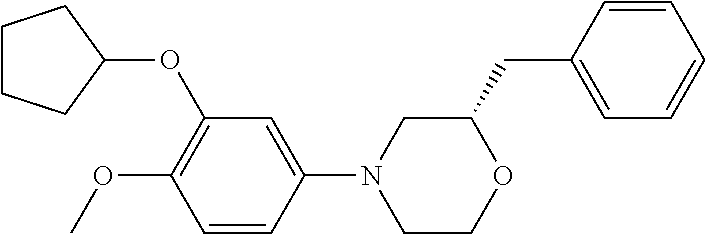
C1CCC(OC2=C(OC)C=CC(N3CCOC(CC4=CC=CC=C4)C3)=C2)C1
